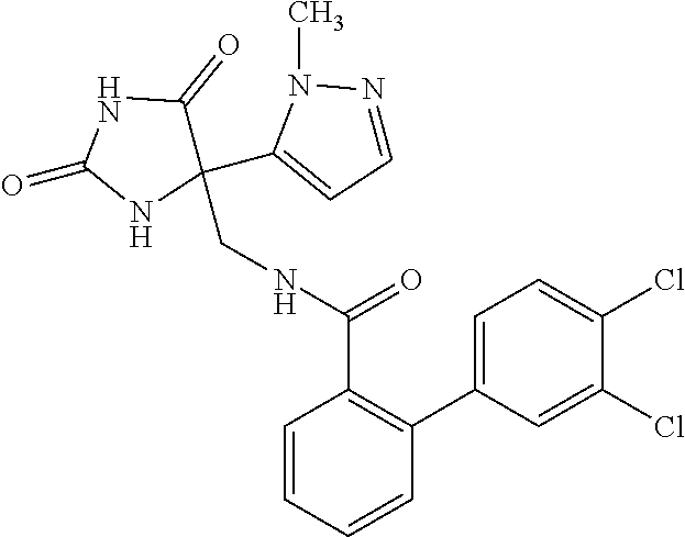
C1=CC=CC(C2=CC=C(Cl)C(Cl)=C2)=C1C(NCC1(C2=CC=NN2C)C(=O)NC(=O)N1)=O
